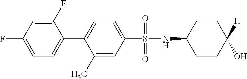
C1(F)=CC(F)=CC=C1C1=CC=C(S(=O)(NC2CCC([H])(O)CC2)=O)C=C1C
